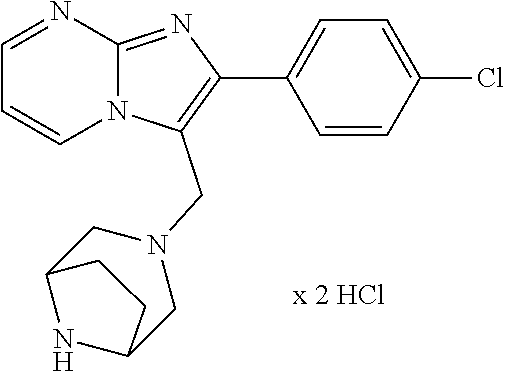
C1=NC2=NC(C3=CC=C(Cl)C=C3)=C(CN3CC4NC(C3)CC4)N2C=C1
